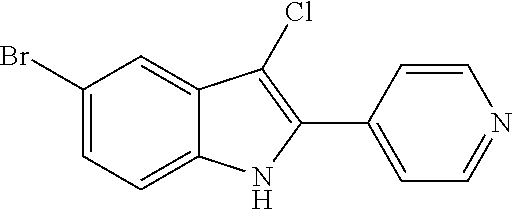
BrC1=CC=C2C(=C1)C(Cl)=C(C1=CC=NC=C1)N2
